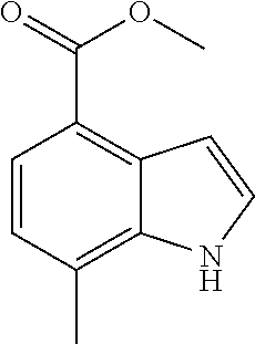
O(C(=O)C1=C2C(=C(C)C=C1)NC=C2)C
